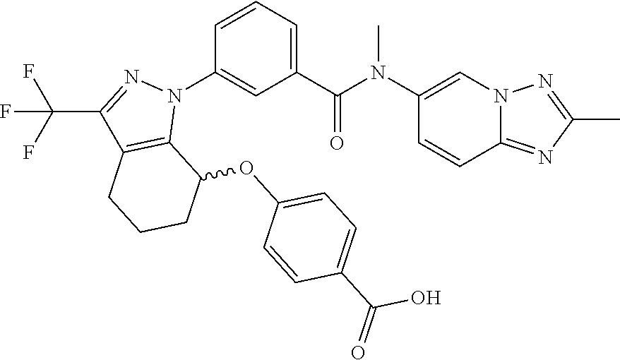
C1(N(C(C2=CC=CC(N3C4=C(C(C(F)(F)F)=N3)CCCC4OC3=CC=C(C(=O)O)C=C3)=C2)=O)C)=CN2C(=NC(C)=N2)C=C1
